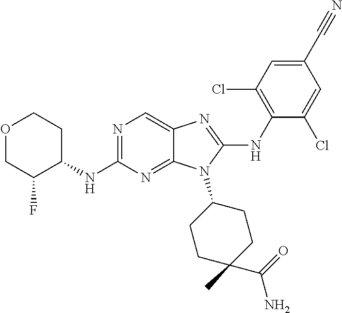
N1=C(NC2CCOCC2F)N=C2C(=C1)N=C(NC1=C(Cl)C=C(C#N)C=C1Cl)N2C1CCC(C)(C(=O)N)CC1
